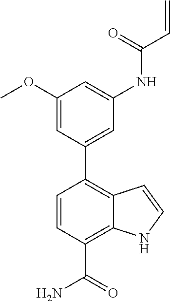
C1(OC)=CC(C2=C3C(=C(C(=O)N)C=C2)NC=C3)=CC(NC(C=C)=O)=C1
